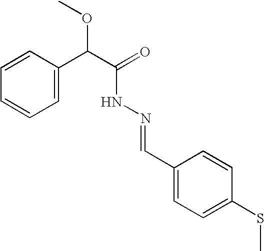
C1=CC(C(C(=O)NN=CC2=CC=C(SC)C=C2)OC)=CC=C1
